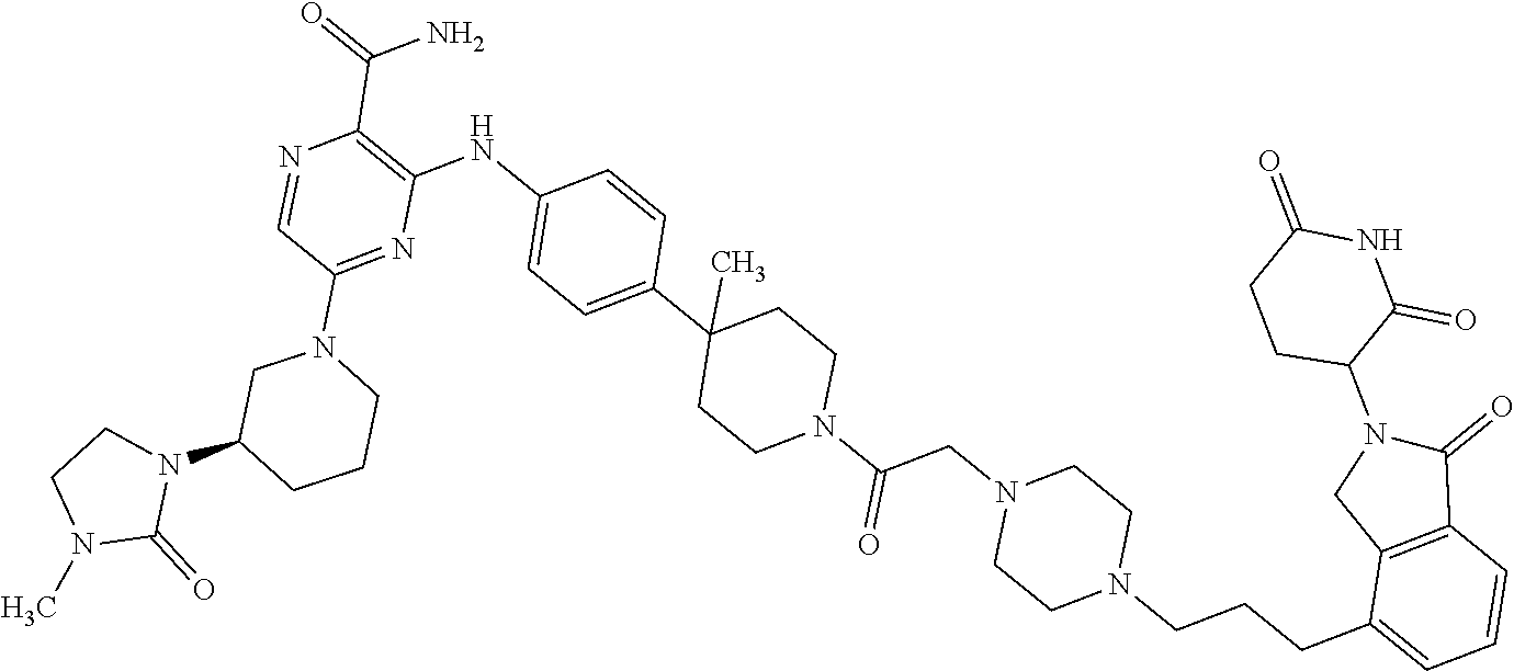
C1CN(CCCC2=CC=CC3=C2CN(C2C(=O)NC(=O)CC2)C3=O)CCN1CC(N1CCC(C2=CC=C(NC3=C(C(=O)N)N=CC(N4CCCC(N5CCN(C)C5=O)C4)=N3)C=C2)(C)CC1)=O
